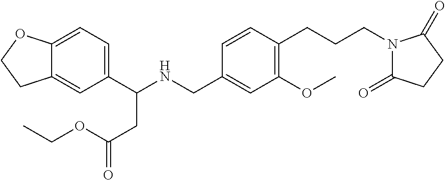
C1(C(NCC2=CC(OC)=C(CCCN3C(=O)CCC3=O)C=C2)CC(=O)OCC)=CC=C2C(=C1)CCO2
